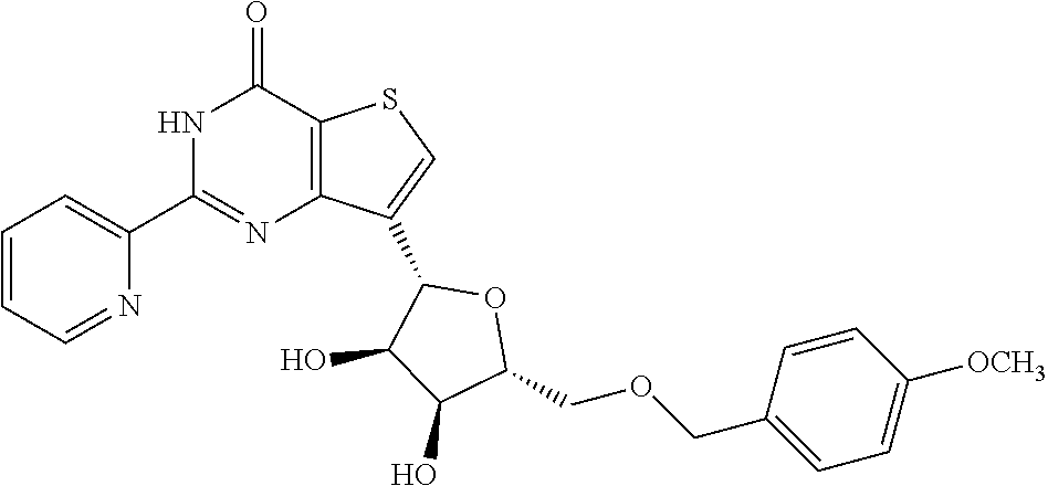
C1=CC=NC(C2=NC3=C(C(=O)N2)SC=C3C2C(O)C(O)C(COCC3=CC=C([OCH3])C=C3)O2)=C1
